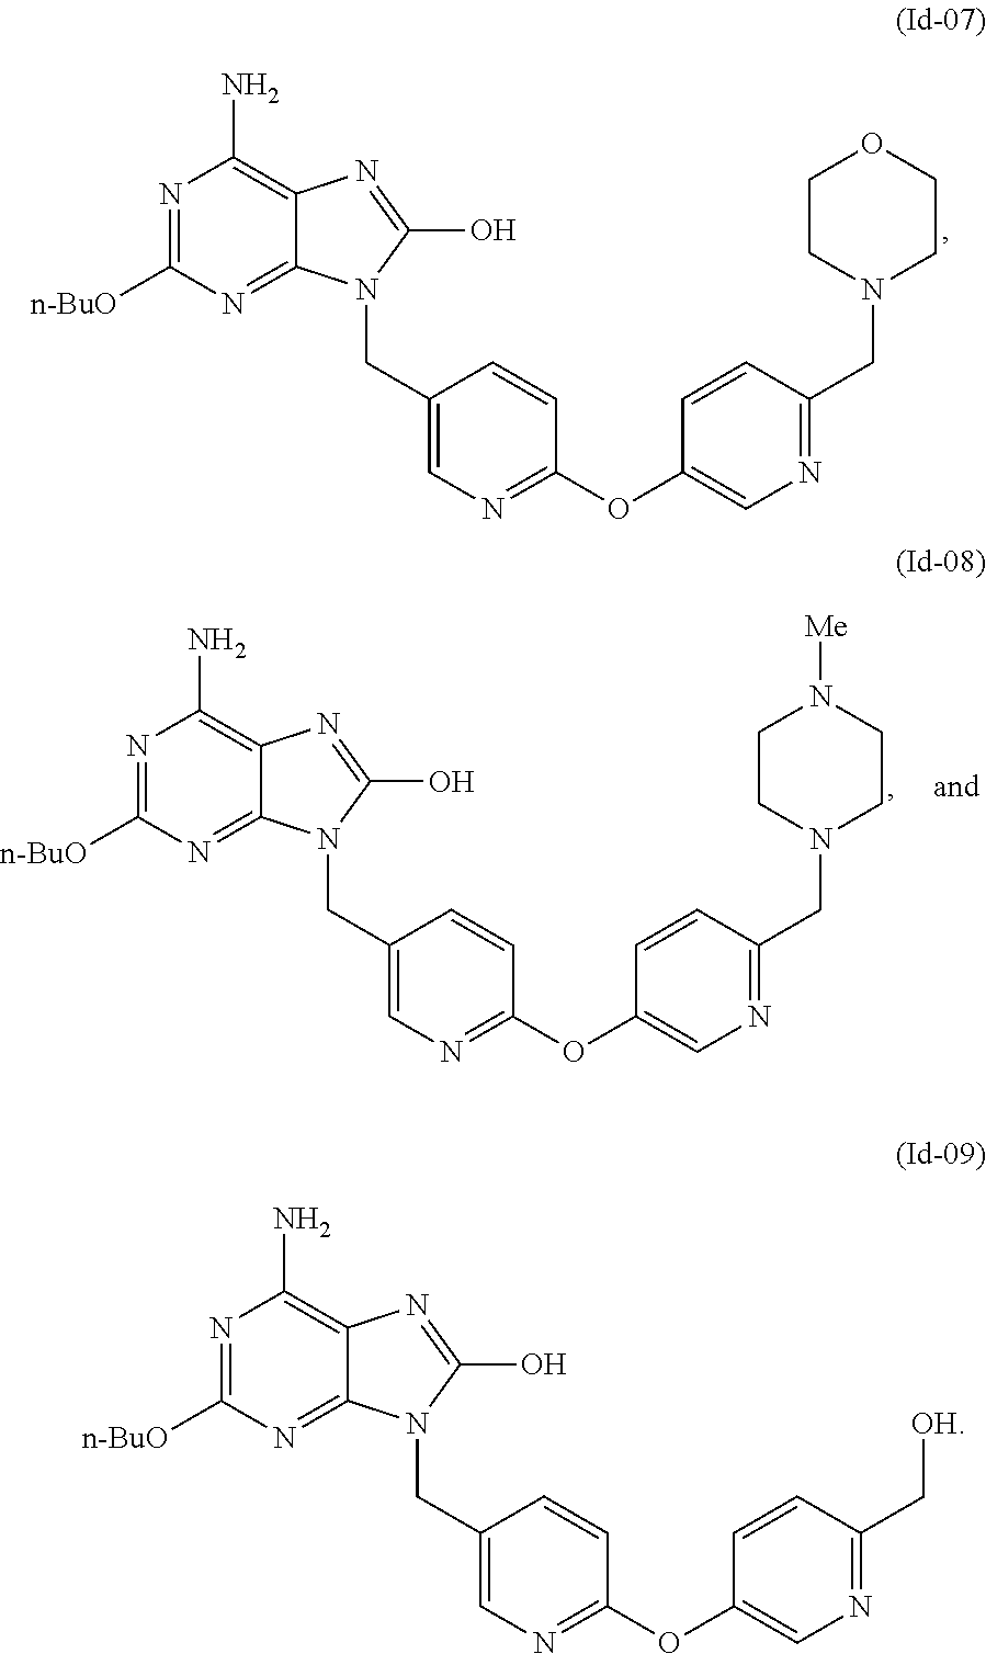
N1=C([n-BuO])N=C2C(=C1N)N=C(O)N2CC1=CN=C(OC2=CN=C(CN3CCOCC3)C=C2)C=C1.N1=C([n-BuO])N=C2C(=C1N)N=C(O)N2CC1=CN=C(OC2=CN=C(C[OH])C=C2)C=C1.N1=C([n-BuO])N=C2C(=C1N)N=C(O)N2CC1=CN=C(OC2=CN=C(CN3CCN([Me])CC3)C=C2)C=C1
